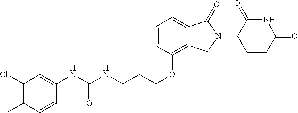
C(CCOC1=C2C(=CC=C1)C(=O)N(C1C(=O)NC(=O)CC1)C2)NC(NC1=CC(Cl)=C(C)C=C1)=O
